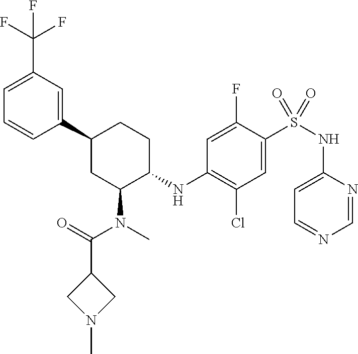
C1=C(C(F)(F)F)C=C(C2CC(N(C)C(=O)C3CN(C)C3)C(NC3=C(Cl)C=C(S(NC4=CC=NC=N4)(=O)=O)C(F)=C3)CC2)C=C1
